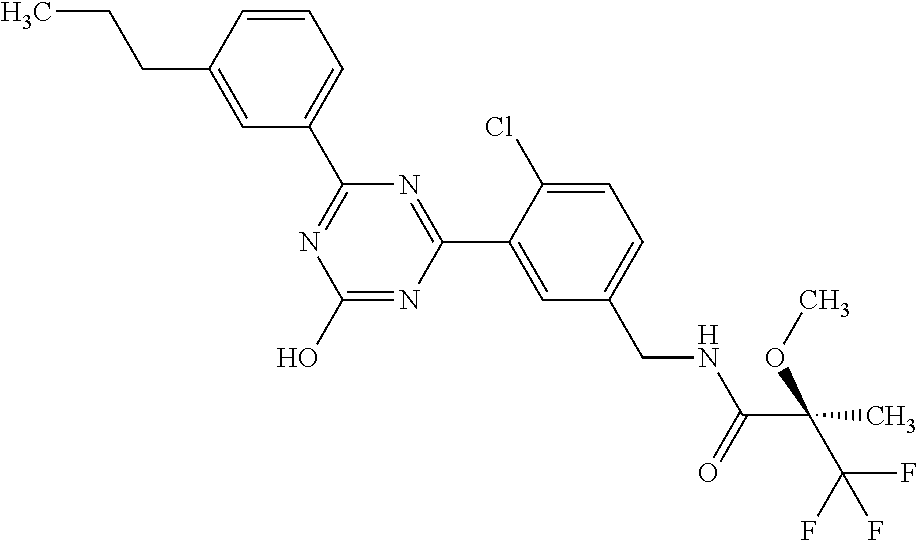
C1(C2=NC(O)=NC(C3=CC(CNC(C(C(F)(F)F)(C)OC)=O)=CC=C3Cl)=N2)=CC=CC(CCC)=C1
